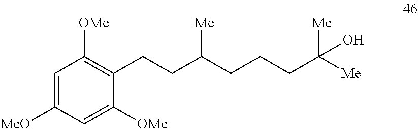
C1([MeO])=CC([OMe])=C(CCC(CCCC([Me])(O)[Me])[Me])C([OMe])=C1
